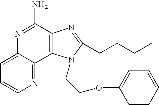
C1=C2C(=NC=C1)C1=C(C(N)=N2)N=C(CCCC)N1CCOC1=CC=CC=C1
